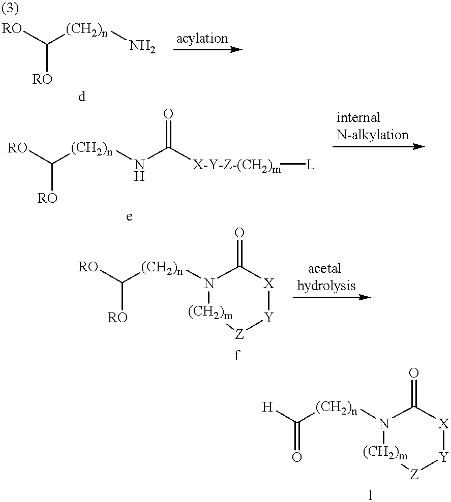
N[(CH2)n]C([RO])[RO].N([(CH2)n]C([RO])[RO])C([X-Y-Z-(CH2)m][L])=O.N1([(CH2)n]C([H])=O)[(CH2)m][Z][Y][X]C1=O.N1([(CH2)n]C([RO])[RO])[(CH2)m][Z][Y][X]C1=O
